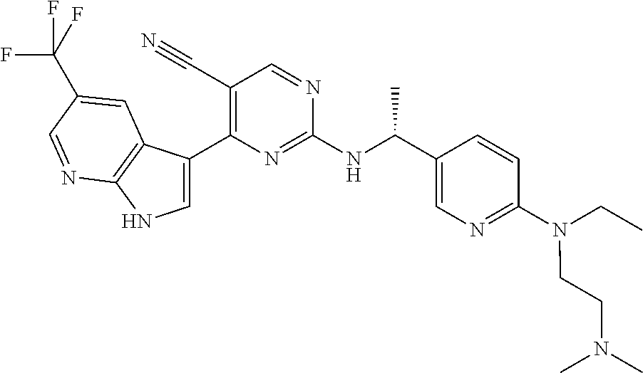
C1(C#N)=C(C2=CNC3=C2C=C(C(F)(F)F)C=N3)N=C(NC(C2=CN=C(N(CCN(C)C)CC)C=C2)C)N=C1
